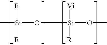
C[Si](O[Si](OC)([Vi])[R])([R])[R]
